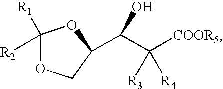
C1([R2])([R1])OCC(C(C([COOR5])([R3])[R4])O)O1
